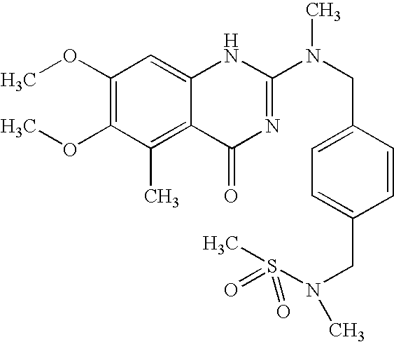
C1(OC)=C(OC)C(C)=C2C(=C1)NC(N(CC1=CC=C(CN(C)S(C)(=O)=O)C=C1)C)=NC2=O
